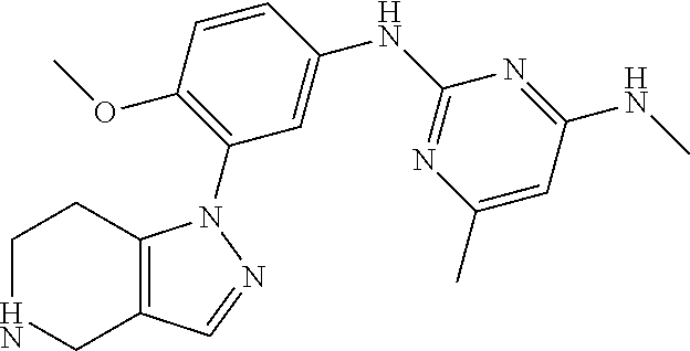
C1=C(NC2=NC(C)=CC(NC)=N2)C=CC(OC)=C1N1C2=C(CNCC2)C=N1
